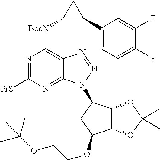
C1(C2CC2[BocN]C2=C3C(=NC([PrS])=N2)N(C2C4C(C(OCCOC(C)(C)C)C2)OC(C)(C)O4)N=N3)=CC=C(F)C(F)=C1
